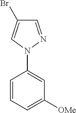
C1=CC=C([OMe])C=C1N1N=CC(Br)=C1
